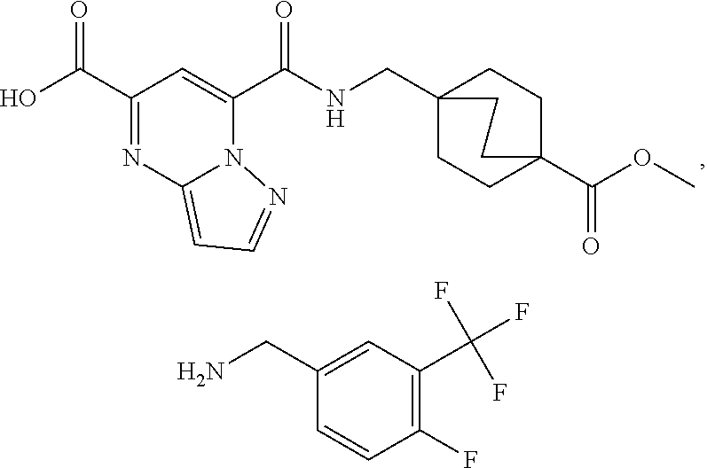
C(C1=NC2=CC=NN2C(C(NCC23CCC(C(OC)=O)(CC2)CC3)=O)=C1)(=O)O.C1(CN)=CC(C(F)(F)F)=C(F)C=C1
